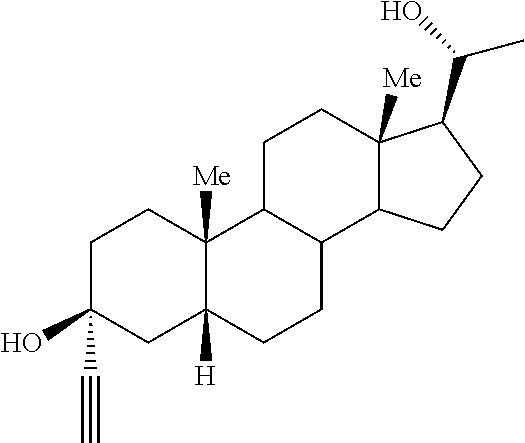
C1C(O)(C#C)CC2([H])C([Me])(C1)C1C(CC2)C2C([Me])(CC1)C(C(C)O)CC2
